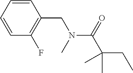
C1=CC=CC(F)=C1CN(C)C(C(CC)(C)C)=O
